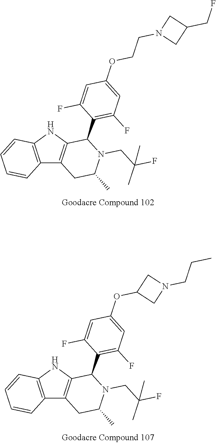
C12=C(NC3=C1CC(C)N(CC(F)(C)C)C3C1=C(F)C=C(OCCN3CC(CF)C3)C=C1F)C=CC=C2.C12=C(NC3=C1CC(C)N(CC(F)(C)C)C3C1=C(F)C=C(OC3CN(CCC)C3)C=C1F)C=CC=C2
